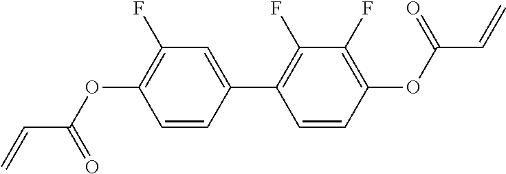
C1(F)=C(OC(C=C)=O)C=CC(C2=C(F)C(F)=C(OC(=O)C=C)C=C2)=C1
